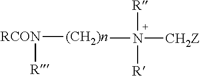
[RCON]([(CH2)n]N([R])([R])[CH2Z])[R]
